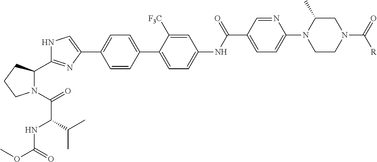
C1=CC(C2=CC=C(NC(C3=CC=C(N4CCN(C(=O)[R])CC4C)N=C3)=O)C=C2[F3C])=CC=C1C1=CNC(C2N(C(=O)C(NC(OC)=O)C(C)C)CCC2)=N1
